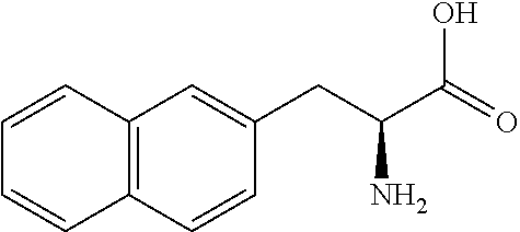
C1=CC2=C(C=C1)C=CC(CC(C(=O)O)N)=C2
